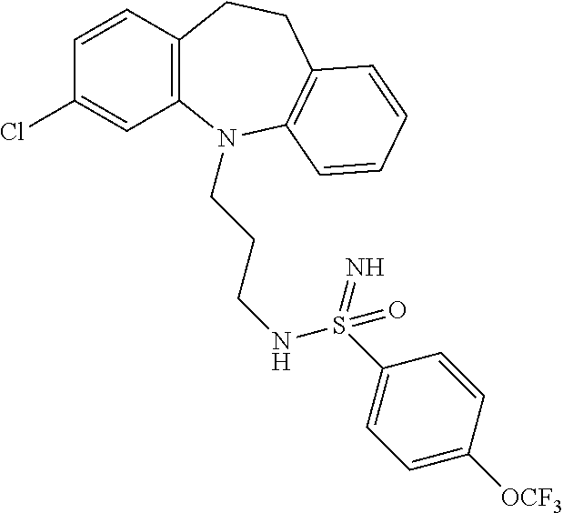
C12=C(C=CC(Cl)=C1)CCC1=C(N2CCCNS(C2=CC=C([OCF3])C=C2)(=N)=O)C=CC=C1
